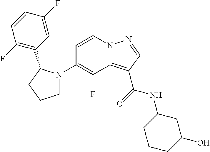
C1=CN2C(=C(C(=O)NC3CCCC(O)C3)C=N2)C(F)=C1N1CCCC1C1=C(F)C=CC(F)=C1
